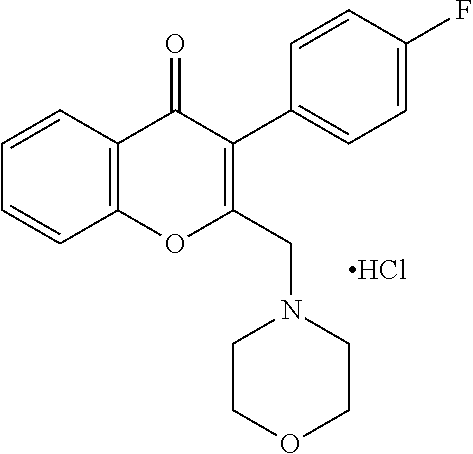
C1=CC2=C(C=C1)C(=O)C(C1=CC=C(F)C=C1)=C(CN1CCOCC1)O2.Cl
